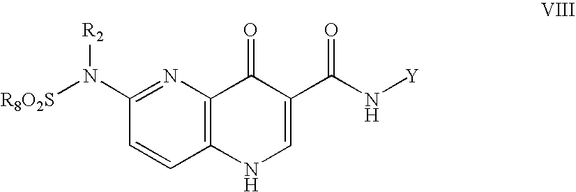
C1=CC2=C(N=C1N([R8O2S])[R2])C(=O)C(C(N[Y])=O)=CN2
